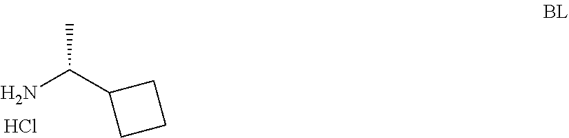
C(C)(C1CCC1)N.Cl
